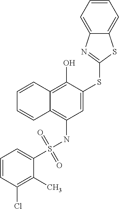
C1=C(SC2=NC3=CC=CC=C3S2)C(O)=C2C(=C1NS(C1=CC=CC(Cl)=C1C)(=O)=O)C=CC=C2
